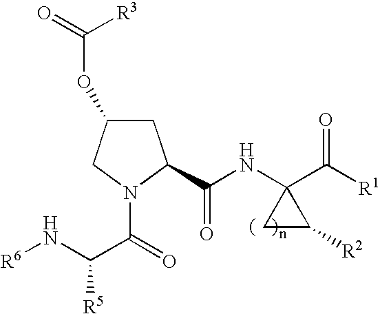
C1C(OC(=O)[R3])CN(C(=O)C(N[R6])[R5])C1C(NC1(C([R1])=O)CC1[R2])=O
